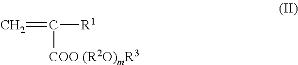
C=C([R1])[COO (R2O)mR3]
